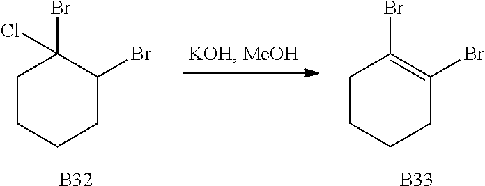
C1CCCC(Br)=C1Br.[B33].C1CCCC(Br)C1(Br)Cl.[B32]
